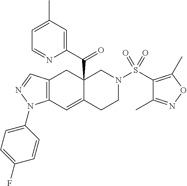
C1(N2C3=C(CC4(C(C5=CC(C)=CC=N5)=O)C(=C3)CCN(S(C3=C(C)ON=C3C)(=O)=O)C4)C=N2)=CC=C(F)C=C1
